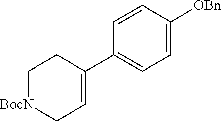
C1[BocN]CC=C(C2=CC=C([OBn])C=C2)C1
